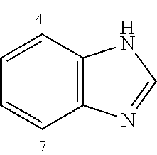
C12=C(C=CC=C1)NC=N2
